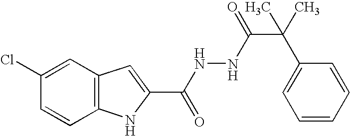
C12=C(C=C(Cl)C=C1)C=C(C(NNC(=O)C(C1=CC=CC=C1)(C)C)=O)N2
